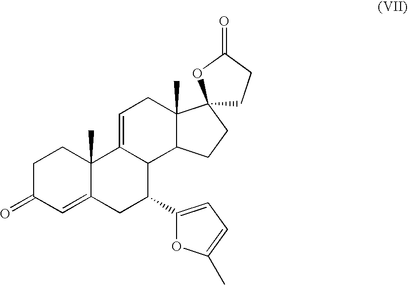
C1C(=O)C=C2C(C)(C1)C1=CCC3(C)C(C1C(C1=CC=C(C)O1)C2)CCC31CCC(=O)O1
